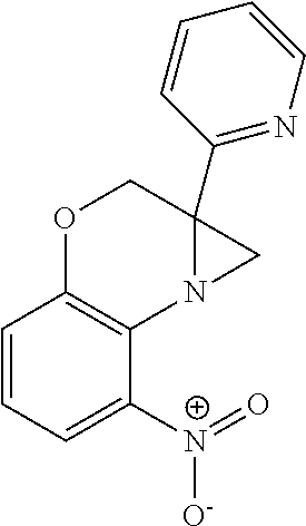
C1=CC2=C(C([N+]([O-])=O)=C1)N1C(C3=NC=CC=C3)(CO2)C1
